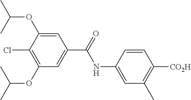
C1=C(NC(=O)C2=CC(OC(C)C)=C(Cl)C(OC(C)C)=C2)C=CC([CO2H])=C1C
